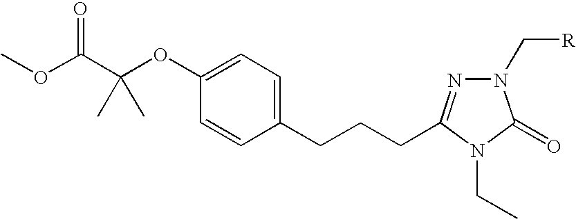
C1(CCCC2=NN(C[R])C(=O)N2CC)=CC=C(OC(C(OC)=O)(C)C)C=C1
